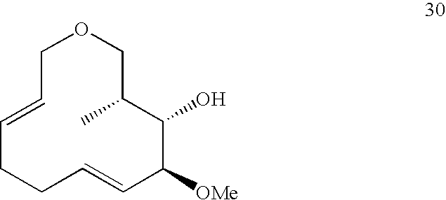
C1C=CCCC=CC([OMe])C(O)C(C)CO1
